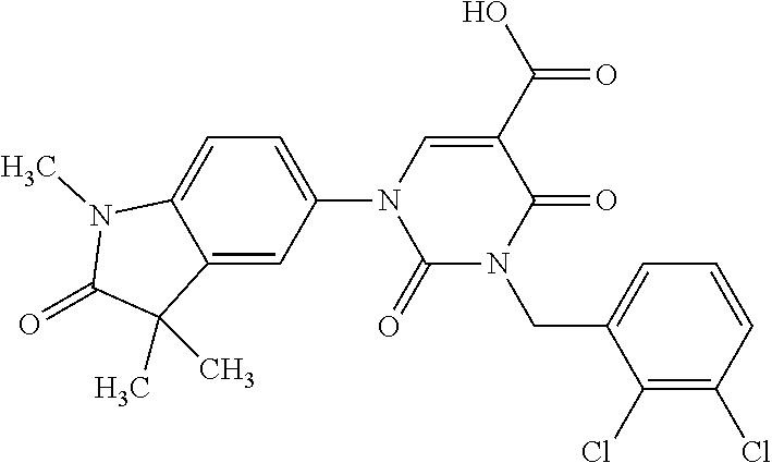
C12=CC(N3C(=O)N(CC4=CC=CC(Cl)=C4Cl)C(=O)C(C(=O)O)=C3)=CC=C1N(C)C(=O)C2(C)C
